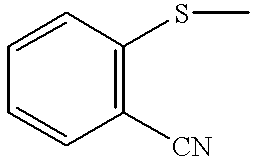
C1=CC([CN])=C(SC)C=C1
